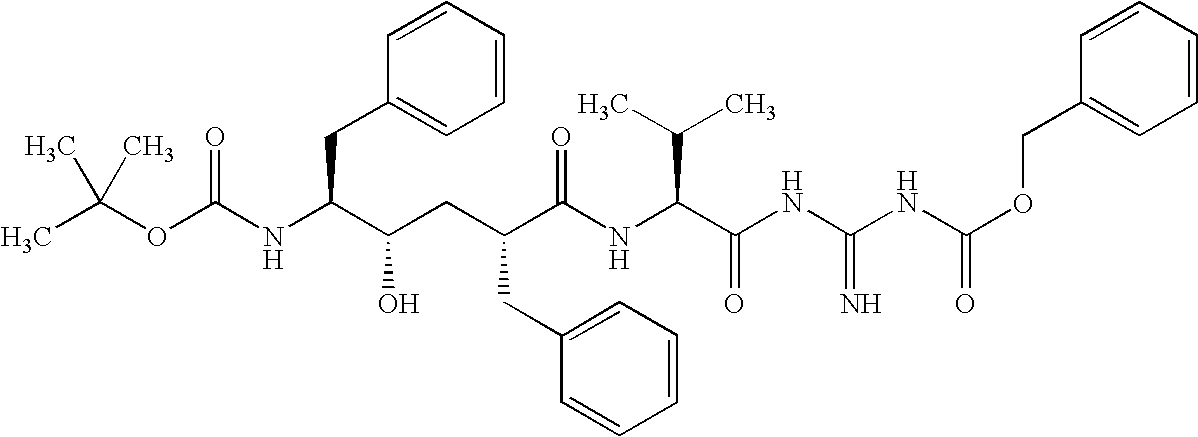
C(C)(C)(C)OC(NC(C(CC(C(NC(C(NC(NC(OCC1=CC=CC=C1)=O)=N)=O)C(C)C)=O)CC1=CC=CC=C1)O)CC1=CC=CC=C1)=O
